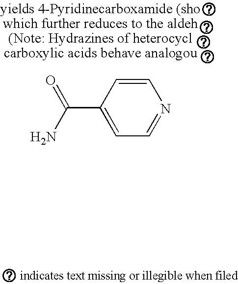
C1=CC(C(N)=O)=CC=N1
